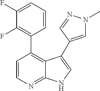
C1=CN=C2C(=C1C1=C(F)C(F)=CC=C1)C(C1=CN(C)N=C1)=CN2
